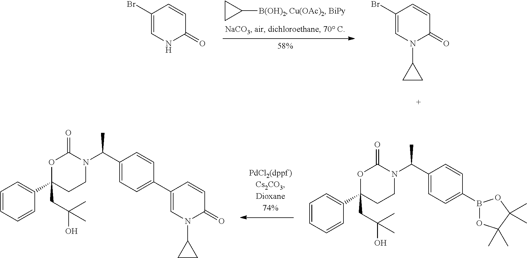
C1([B(OH)2])CC1.C1(Br)=CNC(=O)C=C1.C1(Br)=CN(C2CC2)C(=O)C=C1.C1=CC=CC(C2(CC(C)(O)C)CCN(C(C3=CC=C(B4OC(C)(C)C(C)(C)O4)C=C3)C)C(=O)O2)=C1.C1=CC=CC(C2(CC(C)(O)C)CCN(C(C3=CC=C(C4=CN(C5CC5)C(=O)C=C4)C=C3)C)C(=O)O2)=C1
